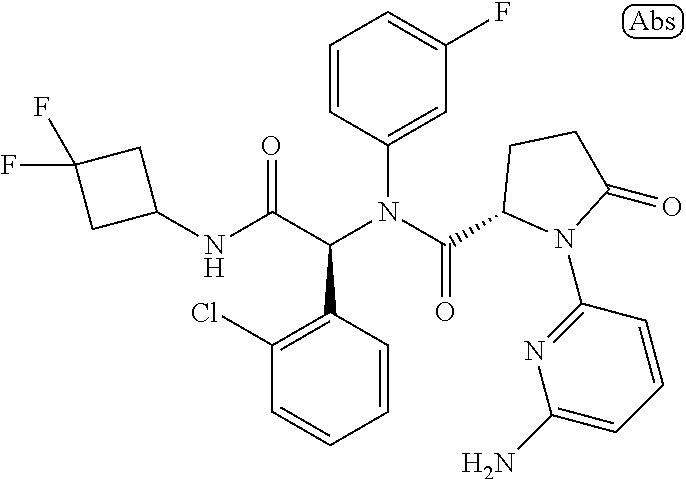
C1(NC(C(N(C(=O)C2N(C3=NC(N)=CC=C3)C(=O)CC2)C2=CC(F)=CC=C2)C2=C(Cl)C=CC=C2)=O)CC(F)(F)C1
